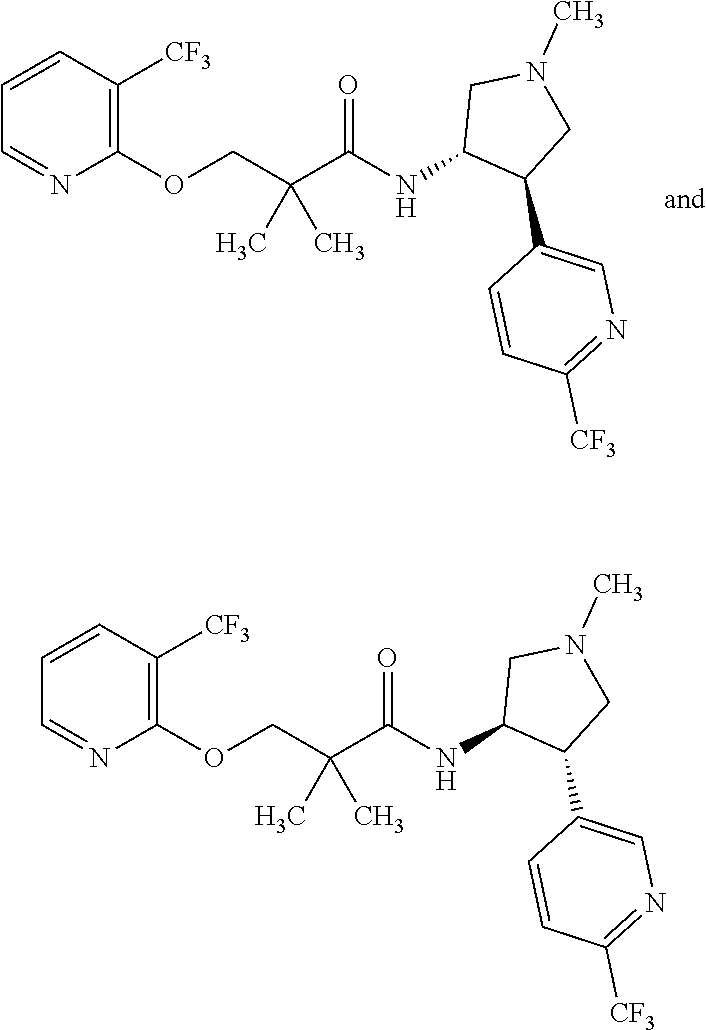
C1(OCC(C(NC2C(C3=CN=C([CF3])C=C3)CN(C)C2)=O)(C)C)=C([CF3])C=CC=N1.C1(OCC(C(NC2C(C3=CN=C([CF3])C=C3)CN(C)C2)=O)(C)C)=C([CF3])C=CC=N1
